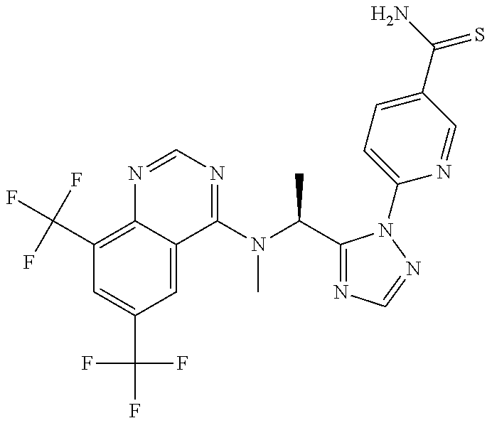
C1(C(F)(F)F)=C2C(=CC(C(F)(F)F)=C1)C(N(C(C1=NC=NN1C1=CC=C(C(N)=S)C=N1)C)C)=NC=N2
